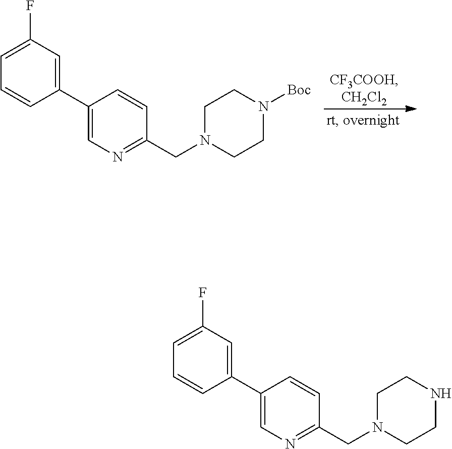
C1(C2=CC(F)=CC=C2)=CN=C(CN2CCN([Boc])CC2)C=C1.C1(C2=CC(F)=CC=C2)=CN=C(CN2CCNCC2)C=C1
